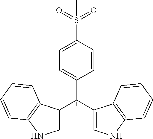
C1([C+](C2=CNC3=C2C=CC=C3)C2=CNC3=C2C=CC=C3)=CC=C(S(=O)(=O)C)C=C1
